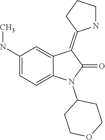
C1(N2C(=O)C(=C3CCCN3)C3=CC(NC)=CC=C23)CCOCC1
